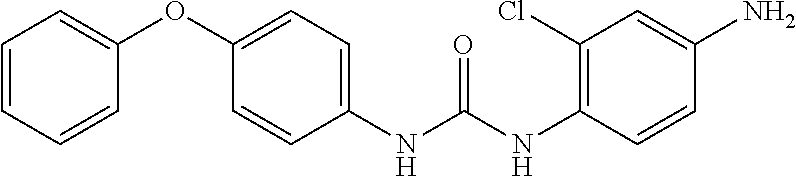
NC1=CC(Cl)=C(NC(NC2=CC=C(OC3=CC=CC=C3)C=C2)=O)C=C1
